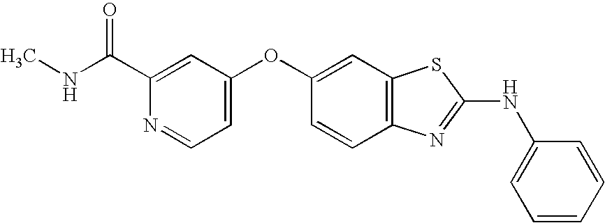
C1(C(NC)=O)=CC(OC2=CC3=C(C=C2)N=C(NC2=CC=CC=C2)S3)=CC=N1
